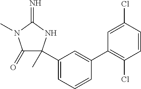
C1(=O)N(C)C(=N)NC1(C1=CC=CC(C2=C(Cl)C=CC(Cl)=C2)=C1)C
